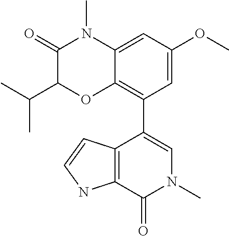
C1(=O)C(C(C)C)OC2=C(C3=CN(C)C(=O)C4=C3C=CN4)C=C(OC)C=C2N1C
